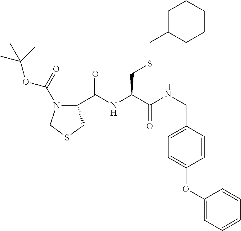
C1=C(OC2=CC=CC=C2)C=CC(CNC(C(NC(C2N(C(=O)OC(C)(C)C)CSC2)=O)CSCC2CCCCC2)=O)=C1
